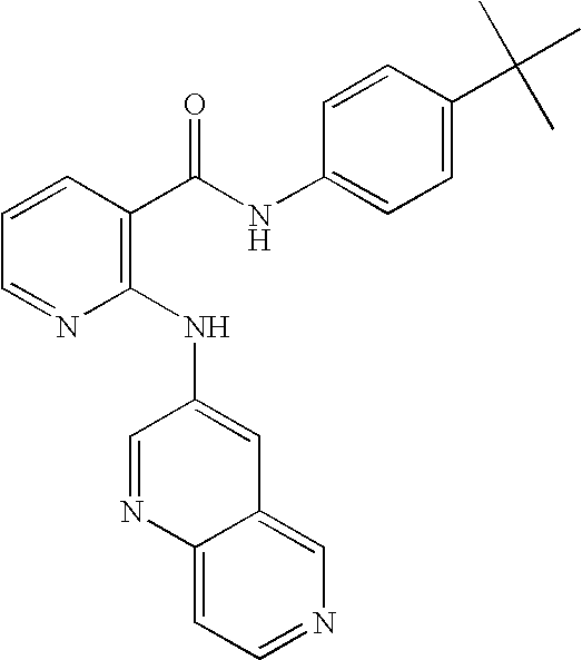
C1=CC(C(NC2=CC=C(C(C)(C)C)C=C2)=O)=C(NC2=CC3=CN=CC=C3N=C2)N=C1
